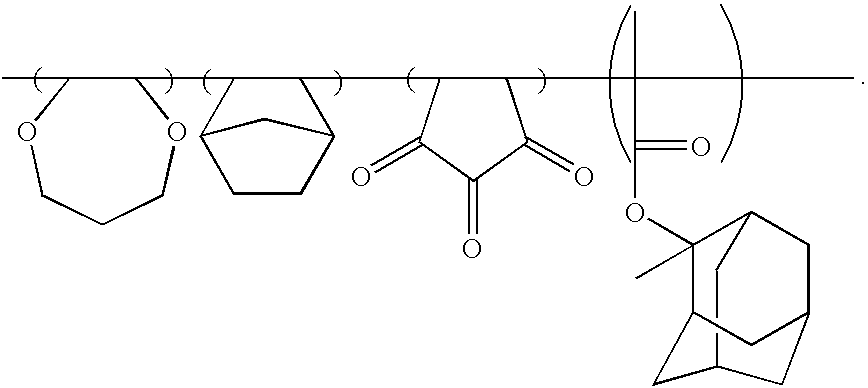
CC(C1C(C2C(C3C(C)OCCCO3)C3CCC2C3)C(=O)C(=O)C1=O)(C)C(=O)OC1(C)C2CC3CC1CC(C3)C2
